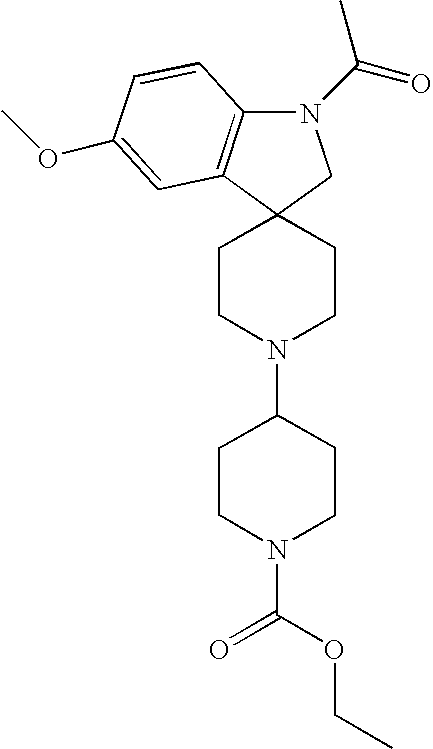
N1(C(C)=O)C2=C(C3(C1)CCN(C1CCN(C(=O)OCC)CC1)CC3)C=C(OC)C=C2
